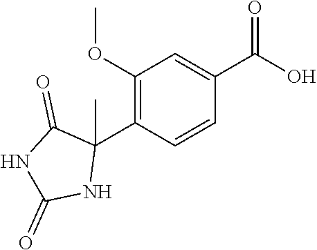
C1=CC(C2(C)C(=O)NC(=O)N2)=C(OC)C=C1C(O)=O
